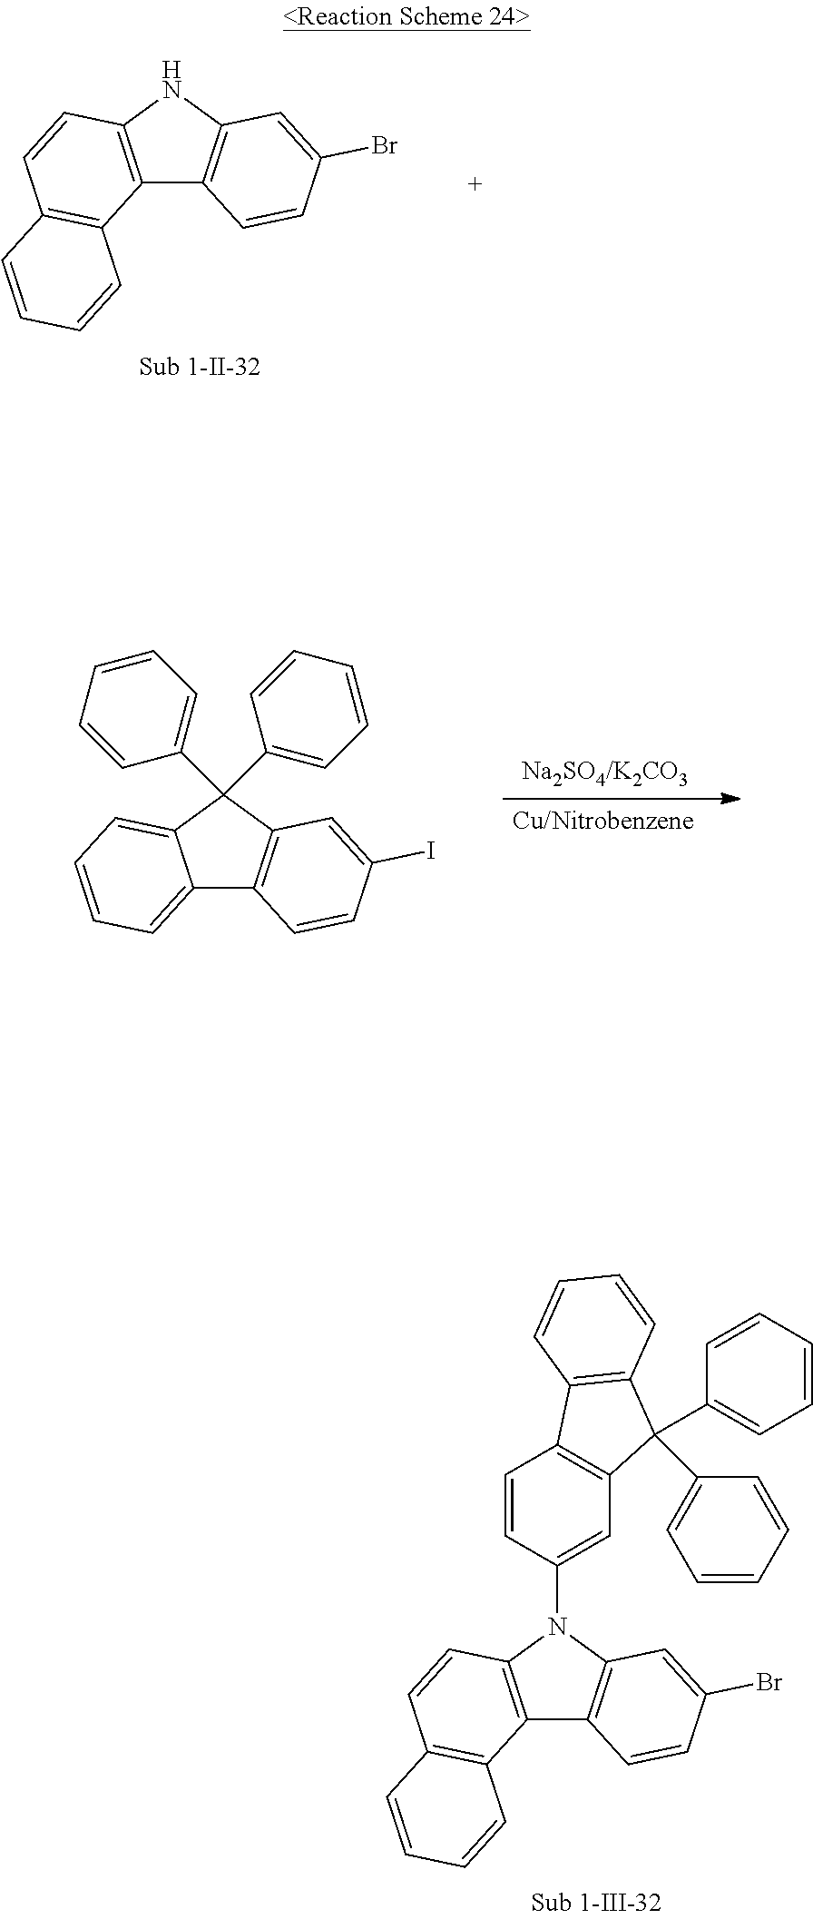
C12=C(N(C3=CC4=C(C=C3)C3=C(C4(C4=CC=CC=C4)C4=CC=CC=C4)C=CC=C3)C3=C1C=CC(Br)=C3)C=CC1=C2C=CC=C1.C12=C(NC3=C1C=CC(Br)=C3)C=CC1=C2C=CC=C1.C12=CC=CC=C1C(C1=CC=CC=C1)(C1=CC=CC=C1)C1=C2C=CC(I)=C1
